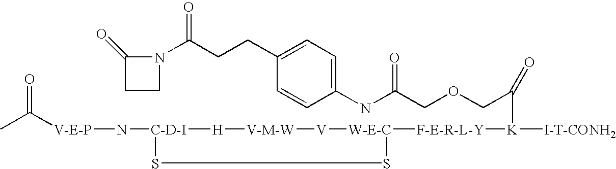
[V-E-P](N[C-D-I]1SS[W-E-C]([F-E-R-L-Y][K]([I-T-CONH2])C(COCC(NC2=CC=C(CCC(N3C(=O)CC3)=O)C=C2)=O)=O)[V][V-M-W][H]1)C(C)=O
